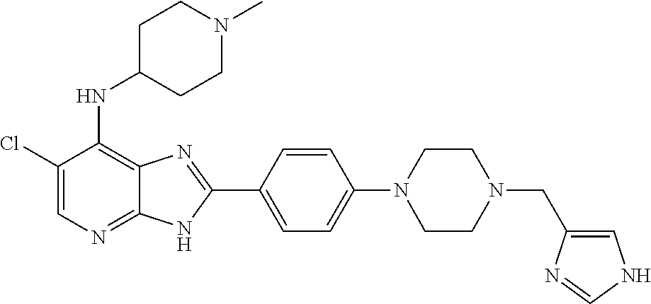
C1(Cl)=CN=C2C(=C1NC1CCN(C)CC1)N=C(C1=CC=C(N3CCN(CC4=CNC=N4)CC3)C=C1)N2
